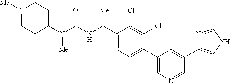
C1(N(C(NC(C2=CC=C(C3=CN=CC(C4=CNC=N4)=C3)C(Cl)=C2Cl)[Me])=O)[Me])CCN([Me])CC1
